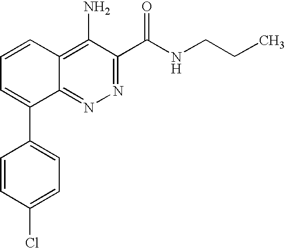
C1=CC2=C(N)C(C(NCCC)=O)=NN=C2C(C2=CC=C(Cl)C=C2)=C1
